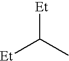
[Et]C(C)[Et]
